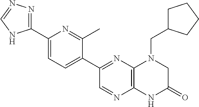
C12=C(N=C(C3=CC=C(C4=NN=CN4)N=C3C)C=N1)N(CC1CCCC1)CC(=O)N2
